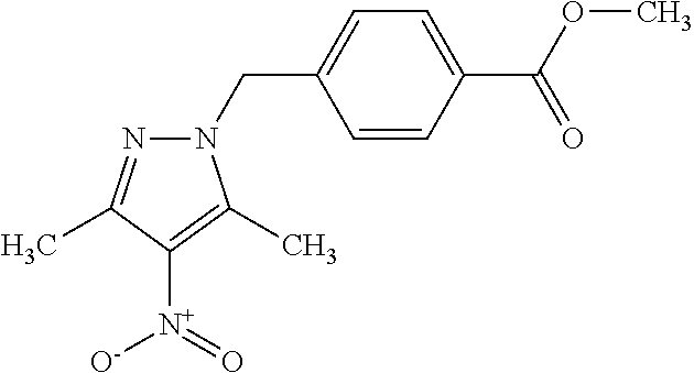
N1(CC2=CC=C(C(OC)=O)C=C2)N=C(C)C([N+](=O)[O-])=C1C
